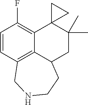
C1=CC2=C3C(=C1F)C1(C(C)(C)CC3CCNC2)CC1
